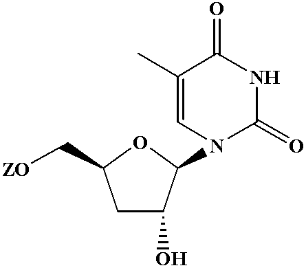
C1(C)=CN(C2C(O)CC(C[ZO])O2)C(=O)NC1=O
